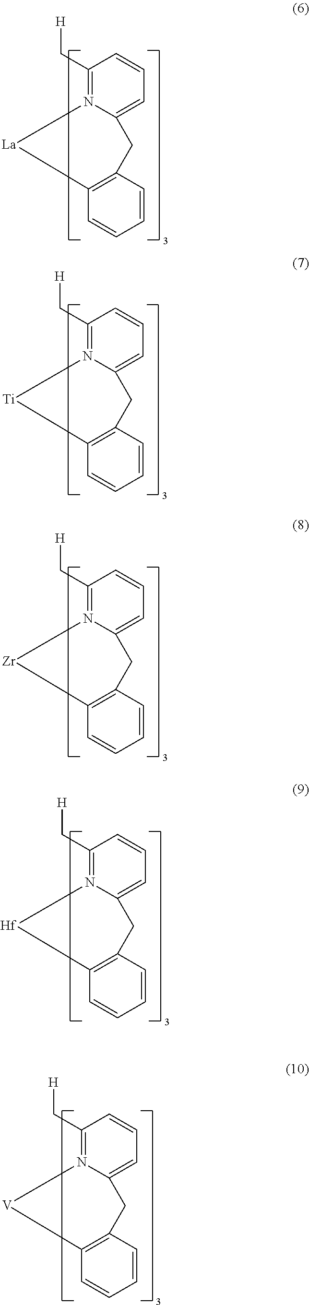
C1(C[H])=N2C(=CC=C1)CC1=C(C=CC=C1)[La]2.C1(C[H])=N2C(=CC=C1)CC1=C(C=CC=C1)[Ti]2.C1(C[H])=N2C(=CC=C1)CC1=C(C=CC=C1)[Zr]2.C1(C[H])=N2C(=CC=C1)CC1=C(C=CC=C1)[Hf]2.C1(C[H])=N2C(=CC=C1)CC1=C(C=CC=C1)[V]2
